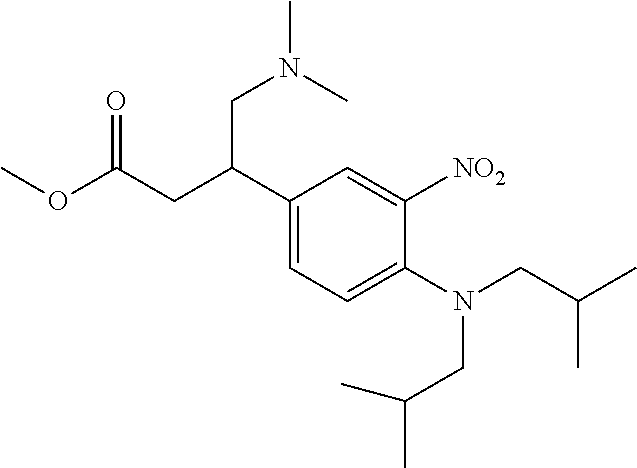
N(CC(C)C)(CC(C)C)C1=CC=C(C(CC(OC)=O)CN(C)C)C=C1[NO2]
